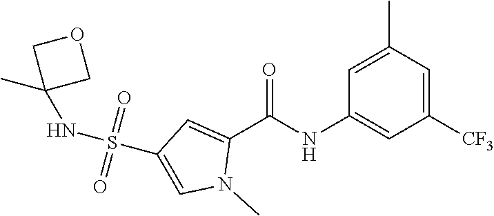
N(S(=O)(=O)C1=CN(C)C(C(NC2=CC([CF3])=CC(C)=C2)=O)=C1)C1(C)COC1
